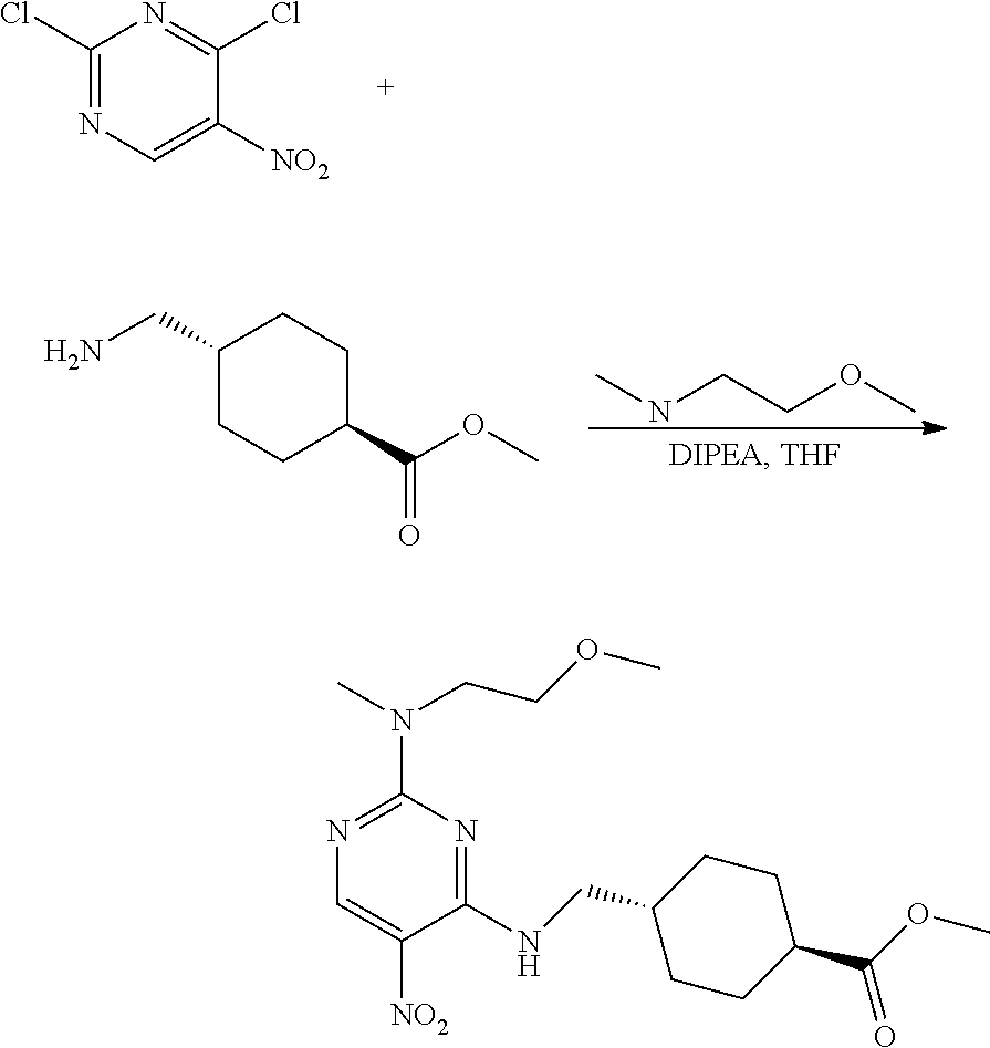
C1(Cl)=NC=C([NO2])C(Cl)=N1.C1(CN)CCC(C(=O)OC)CC1.CNCCOC.C1(CNC2=NC(N(CCOC)C)=NC=C2[NO2])CCC(C(=O)OC)CC1
